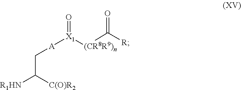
[A]([X1]([(CR8R9)n]C([R])=O)=O)CC([R1HN])[C(O)R2]
